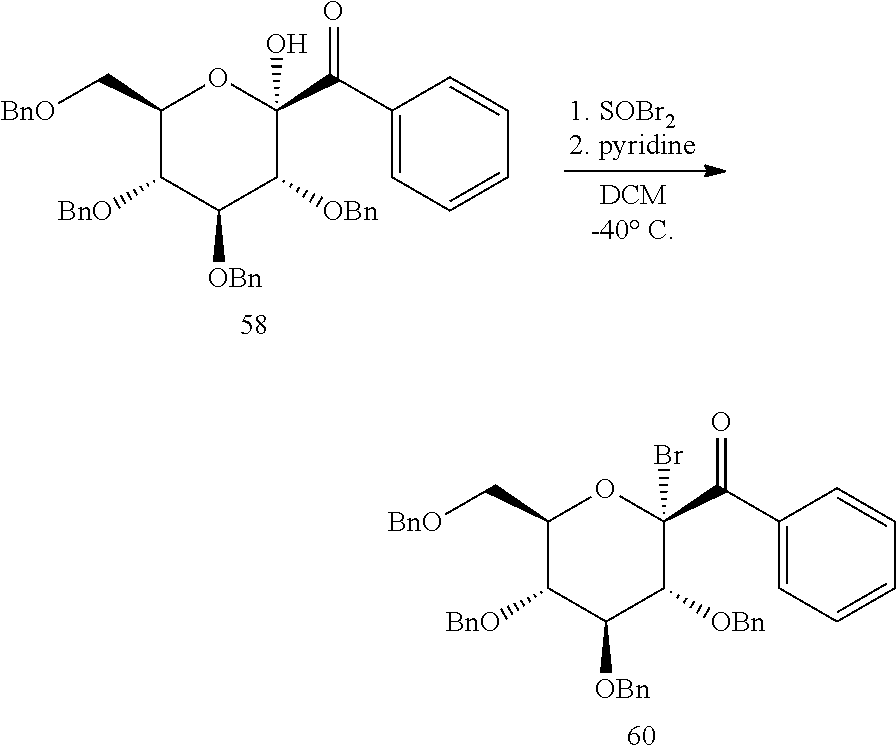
C1(C[BnO])C([BnO])C([OBn])C([OBn])C(C(C2=CC=CC=C2)=O)(Br)O1.C1(C[BnO])C([BnO])C([OBn])C([OBn])C(C(C2=CC=CC=C2)=O)(O)O1
